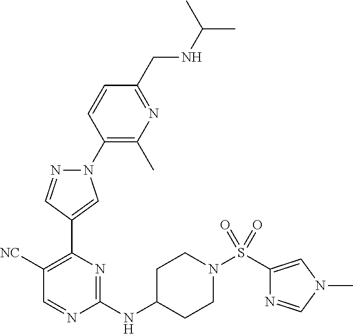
N1(C2=C(C)N=C(CNC(C)C)C=C2)N=CC(C2=C([NC])C=NC(NC3CCN(S(C4=CN(C)C=N4)(=O)=O)CC3)=N2)=C1
